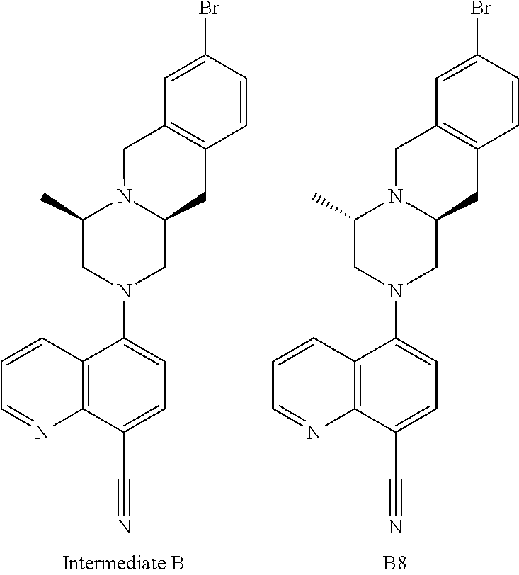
C1=CC2=C(N=C1)C(C#N)=CC=C2N1CC2N(C(C)C1)CC1=C(C2)C=CC(Br)=C1.C1=CC2=C(N=C1)C(C#N)=CC=C2N1CC2N(C(C)C1)CC1=C(C2)C=CC(Br)=C1.[B8]
